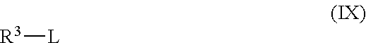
[R3][L]
